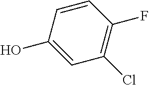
C1(Cl)=C(F)C=CC(O)=C1
